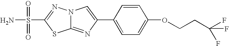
N12C(=NC(C3=CC=C(OCCC(F)(F)F)C=C3)=C1)SC(S(=O)(N)=O)=N2
